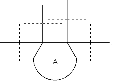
C(C(C)(C)C)(C(C)(C)C)(C)C(C(C)(C)C)(C(C)(C)C)C.[A]
